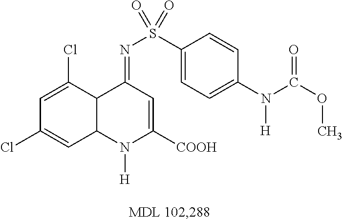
C1=C(Cl)C2C(C=C1Cl)N([H])C([COOH])=CC2=NS(C1=CC=C(N(C(OC)=O)[H])C=C1)(=O)=O
